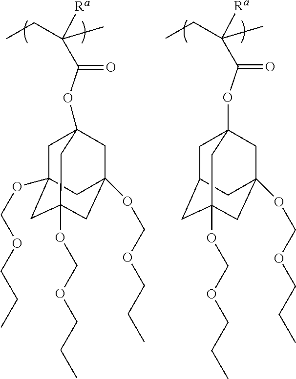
C([Ra])(C)(CC)C(=O)OC12CC3(OCOCCC)CC(OCOCCC)(CC(OCOCCC)(C1)C3)C2.C([Ra])(C)(CC)C(=O)OC12CC3CC(OCOCCC)(CC(OCOCCC)(C1)C3)C2
